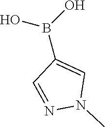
OB(O)C1=CN(C)N=C1
